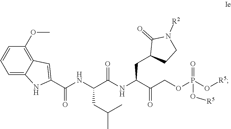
C1=C2C(=C(OC)C=C1)C=C(C(NC(C(NC(C(COP(=O)(O[R5])O[R5])=O)CC1CCN([R2])C1=O)=O)CC(C)C)=O)N2
